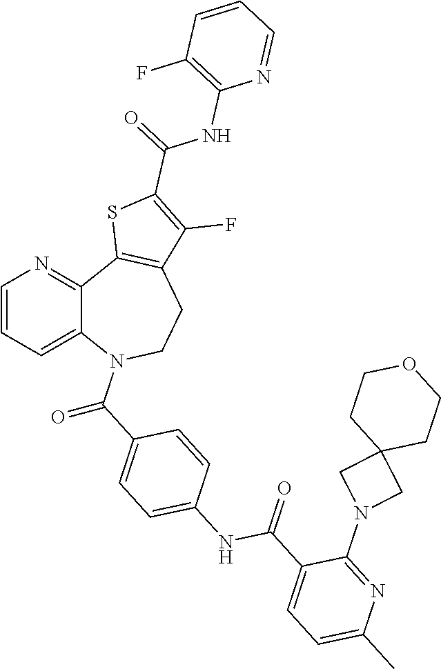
C(=O)(C1=CC=C(NC(=O)C2=CC=C(C)N=C2N2CC3(C2)CCOCC3)C=C1)N1C2=CC=CN=C2C2=C(CC1)C(F)=C(C(NC1=C(F)C=CC=N1)=O)S2
